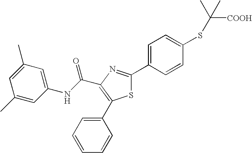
C1(C)=CC(NC(C2=C(C3=CC=CC=C3)SC(C3=CC=C(SC([COOH])(C)C)C=C3)=N2)=O)=CC(C)=C1
